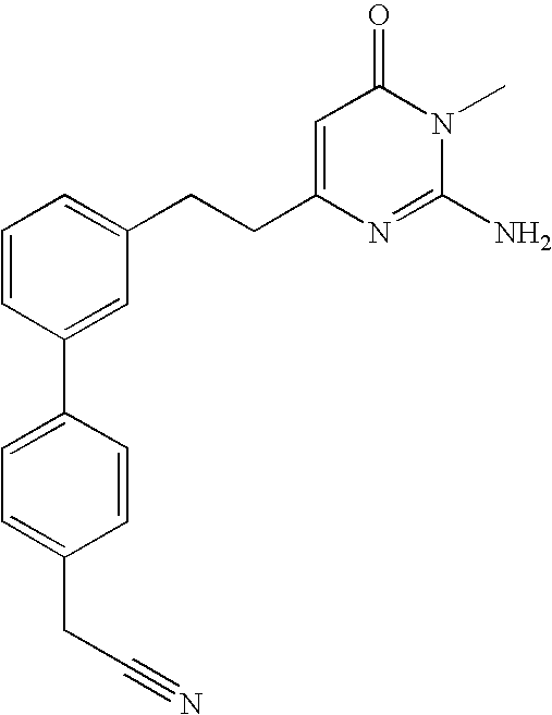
C1=CC(C2=CC=C(CC#N)C=C2)=CC(CCC2=CC(=O)N(C)C(N)=N2)=C1
